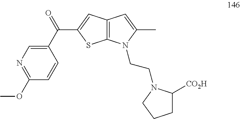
C1(C(=O)C2=CC3=C(S2)N(CCN2C([CO2H])CCC2)C(C)=C3)=CN=C(OC)C=C1
